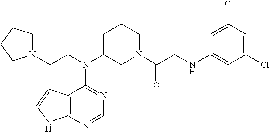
C12=C(N=CN=C1N(C1CN(C(CNC3=CC(Cl)=CC(Cl)=C3)=O)CCC1)CCN1CCCC1)NC=C2
